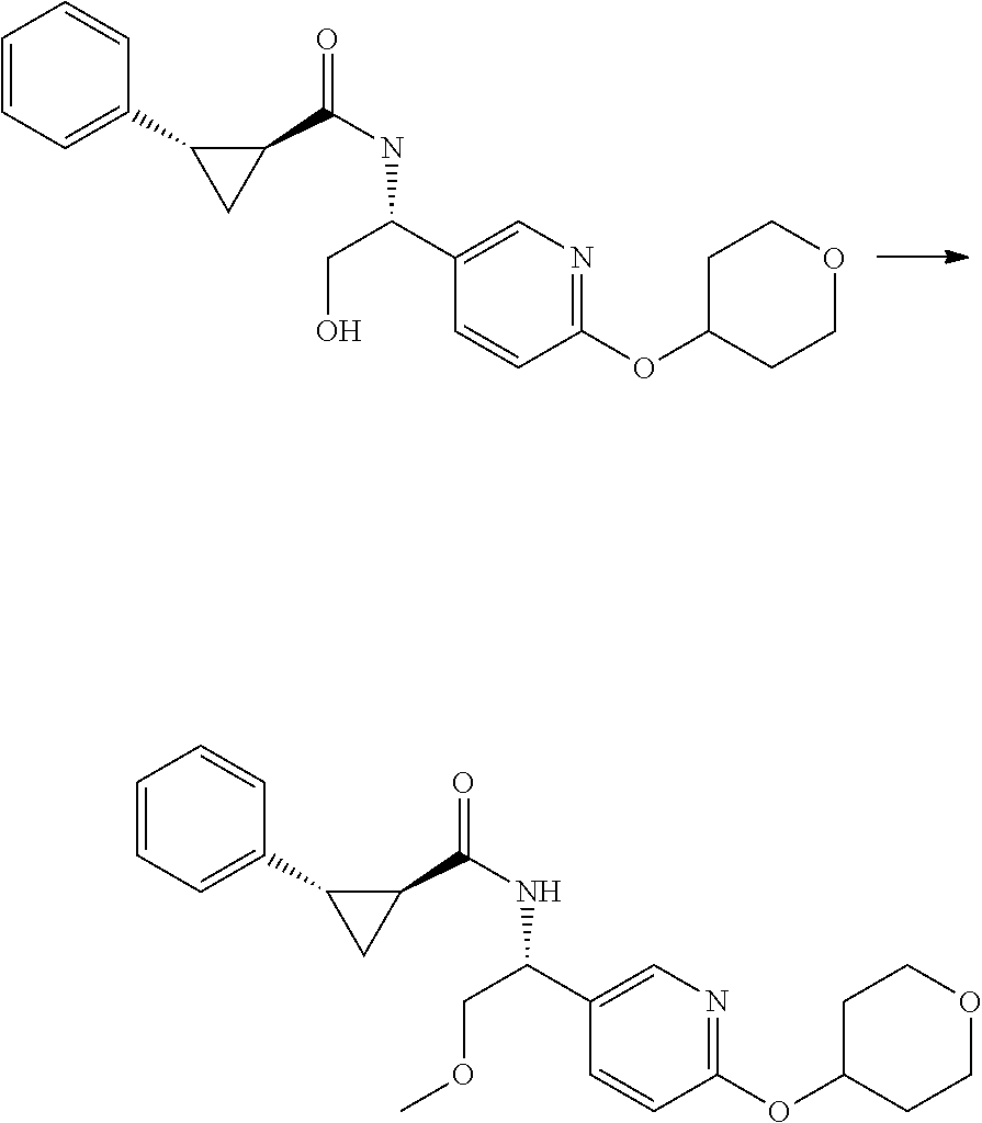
C1=CC=C(C2CC2C(=O)NC(C2=CN=C(OC3CCOCC3)C=C2)CO)C=C1.C1(C(COC)NC(C2C(C3=CC=CC=C3)C2)=O)=CN=C(OC2CCOCC2)C=C1
